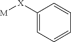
[M][X]C1=CC=CC=C1
